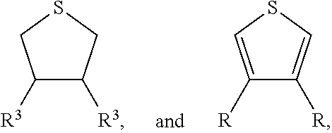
C1([R3])C([R3])CSC1.C1([R])=CSC=C1[R]
